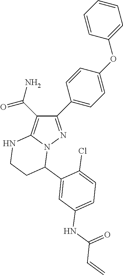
C1(C2=CC=C(OC3=CC=CC=C3)C=C2)=NN2C(=C1C(N)=O)NCCC2C1=CC(NC(C=C)=O)=CC=C1Cl
